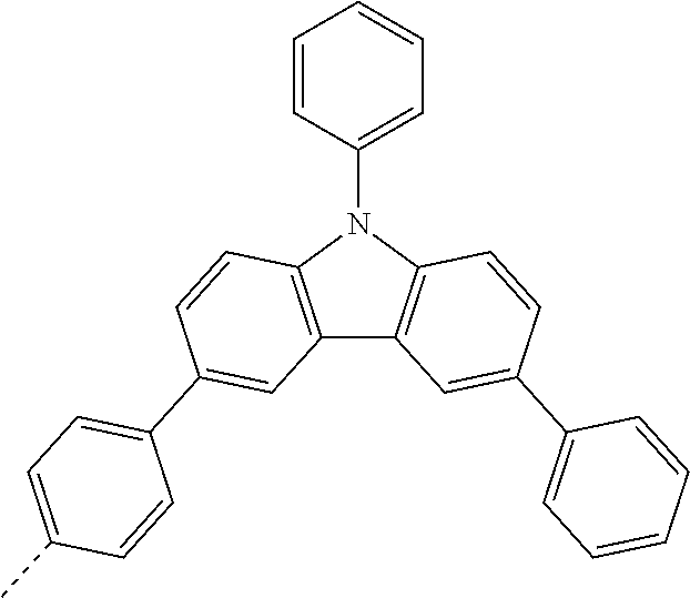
C12=C(N(C3=CC=CC=C3)C3=C1C=C(C1=CC=C(C)C=C1)C=C3)C=CC(C1=CC=CC=C1)=C2
